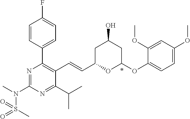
C1=CC(C2=C(C=CC3OC(OC4=CC=C(OC)C=C4OC)CC(O)C3)C(C(C)C)=NC(N(C)S(C)(=O)=O)=N2)=CC=C1F
